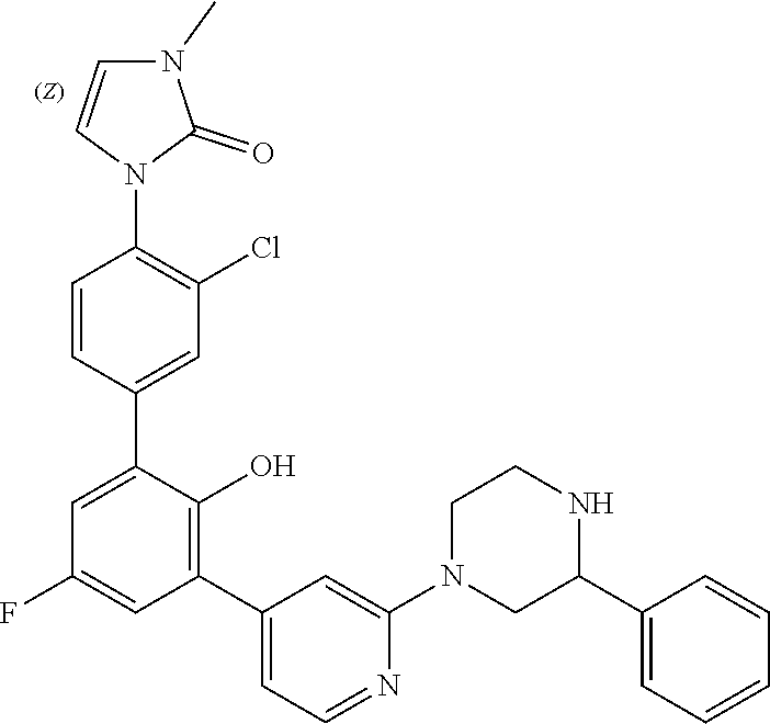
C1=CC=CC=C1C1CN(C2=CC(C3=C(O)C(C4=CC(Cl)=C(N5C=CN(C)C5=O)C=C4)=CC(F)=C3)=CC=N2)CCN1
